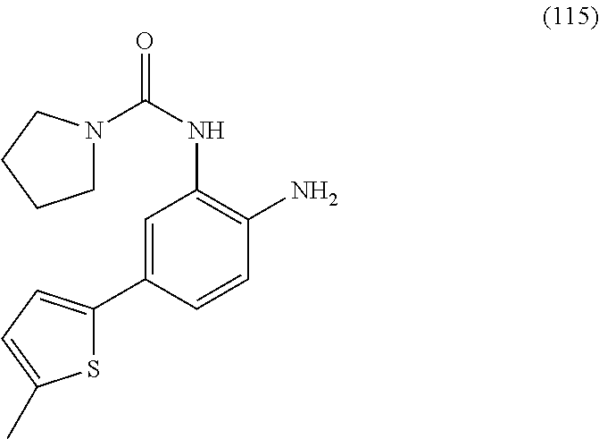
S1C(C2=CC(NC(=O)N3CCCC3)=C(N)C=C2)=CC=C1C
